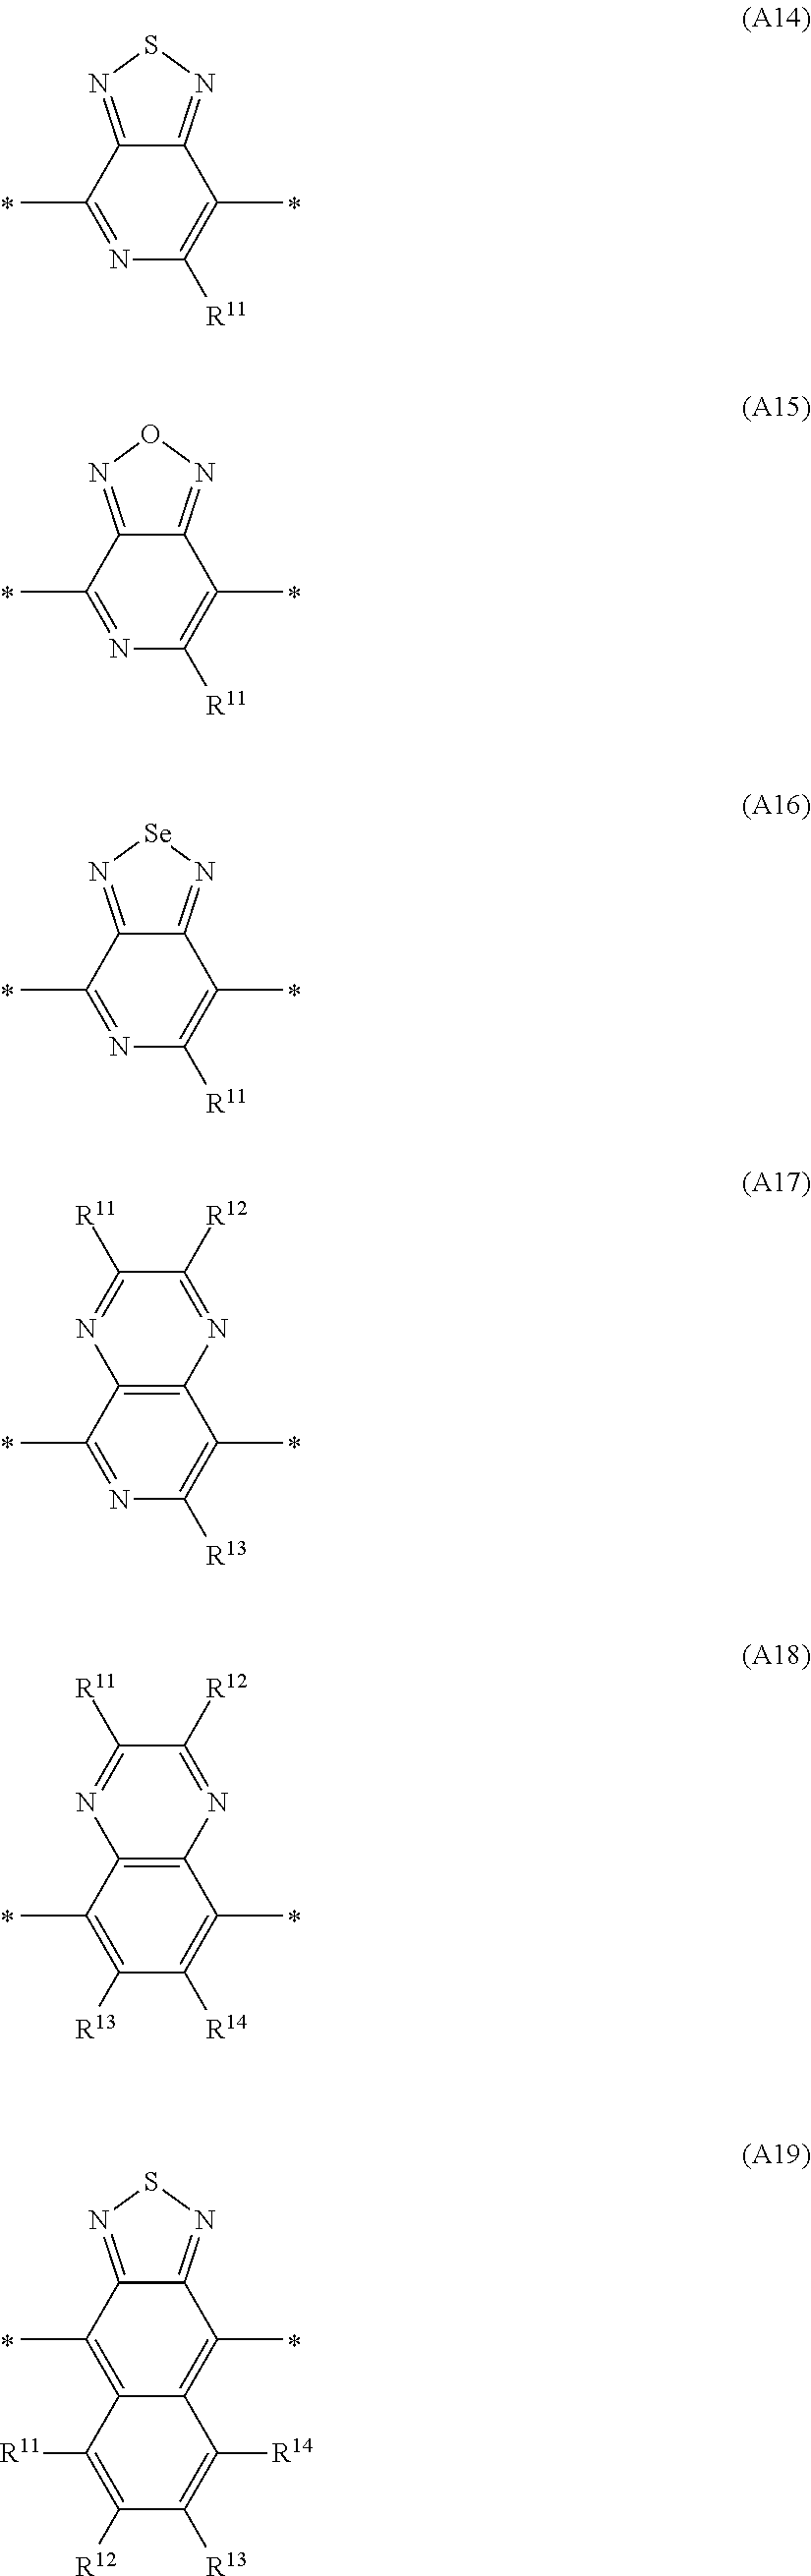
C12=NSN=C1C(C)=C([R11])N=C2C.C12=NON=C1C(C)=C([R11])N=C2C.C12=N[Se]N=C1C(C)=C([R11])N=C2C.C12=C(C(C)=C([R13])N=C1C)N=C([R12])C([R11])=N2.C12=C(C(C)=C([R14])C([R13])=C1C)N=C([R12])C([R11])=N2.C12=C(C)C3=NSN=C3C(C)=C1C([R14])=C([R13])C([R12])=C2[R11]
